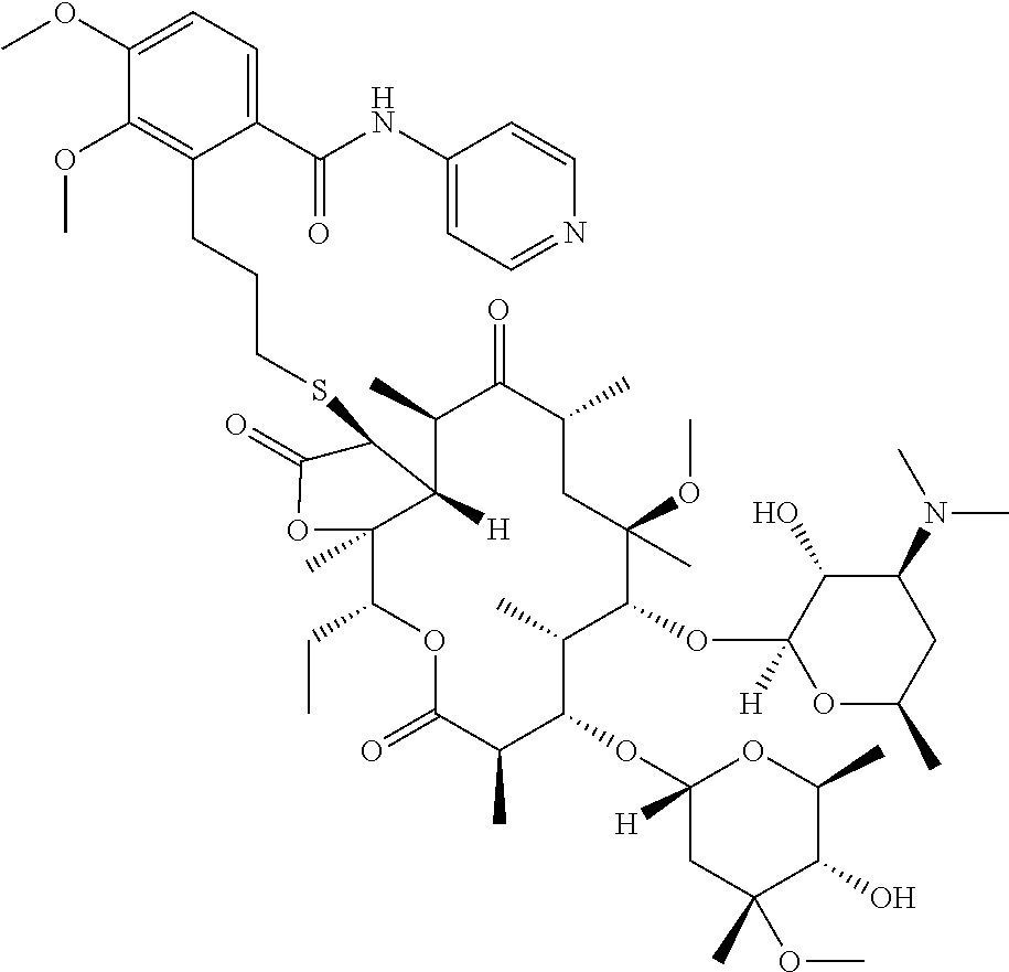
C12([H])C(C)C(=O)C(C)CC(OC)(C)C(OC3([H])OC(C)CC(N(C)C)C3O)C(C)C(OC3([H])CC(C)(OC)C(O)C(C)O3)C(C)C(=O)OC(CC)C1(C)OC(=O)C2SCCCC1=C(OC)C(OC)=CC=C1C(NC1=CC=NC=C1)=O
